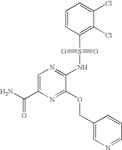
C1=C(C(=O)N)N=C(OCC2=CN=CC=C2)C(NS(C2=C(Cl)C(Cl)=CC=C2)(=O)=O)=N1
